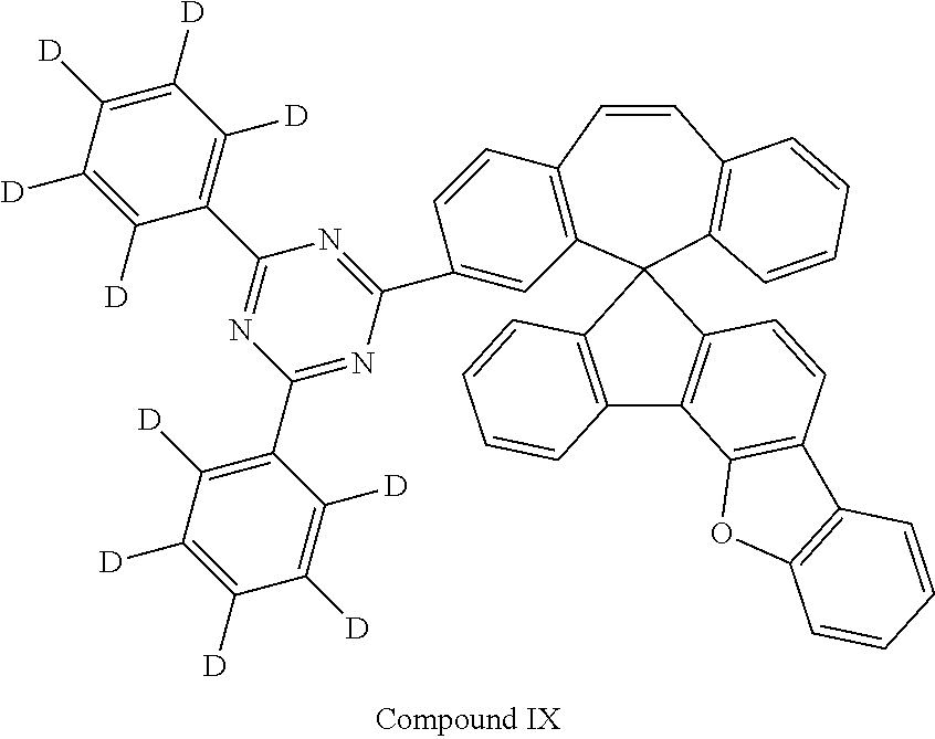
C12=C(C=CC3=C(C14C1=C(C5=C(C=C1)C1=C(O5)C=CC=C1)C1=C4C=CC=C1)C=C(C1=NC(C4=C([D])C([D])=C([D])C([D])=C4[D])=NC(C4=C([D])C([D])=C([D])C([D])=C4[D])=N1)C=C3)C=CC=C2
